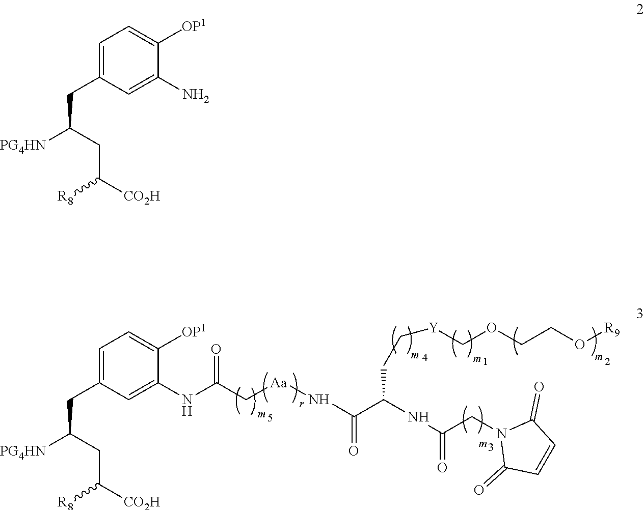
N(C(C(NC(=O)CN1C(=O)C=CC1=O)CC[Y]COCCO[R9])=O)[Aa]CC(NC1=CC(CC([PG4HN])CC([CO2H])[R8])=CC=C1[OP1])=O.C1=C(CC([PG4HN])CC([CO2H])[R8])C=C(N)C([OP1])=C1
